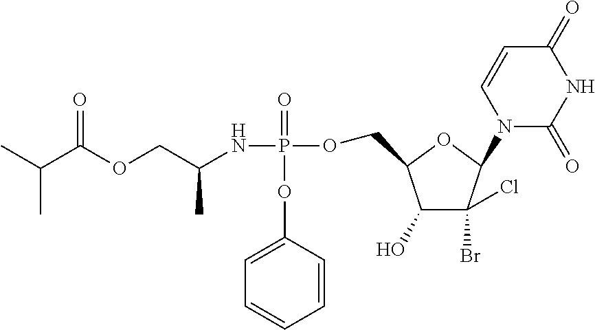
C1=CC(OP(NC(COC(C(C)C)=O)C)(=O)OCC2C(O)C(Br)(Cl)C(N3C(=O)NC(=O)C=C3)O2)=CC=C1
